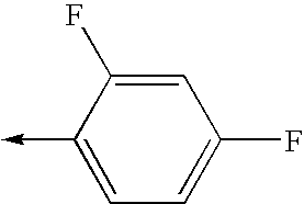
C1(->C)=CC=C(F)C=C1F
